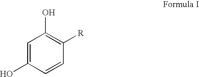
C1=C(O)C=CC([R])=C1O
